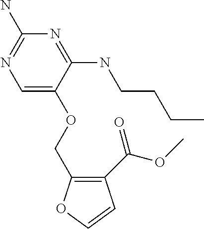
C1(C(OC)=O)=C(COC2=CN=C(N)N=C2NCCCC)OC=C1
